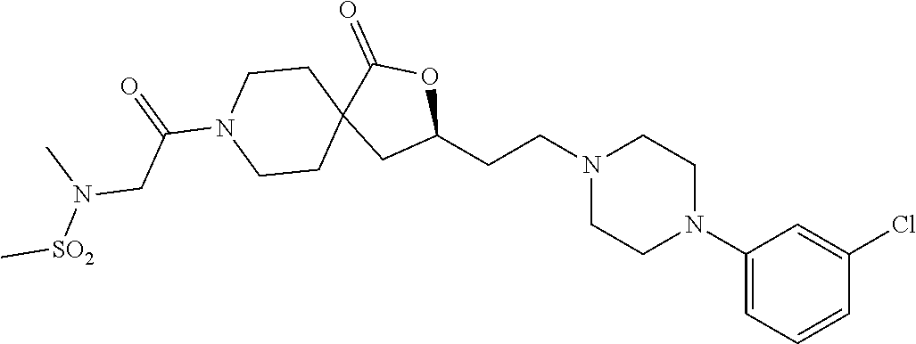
C1(N2CCN(CCC3OC(=O)C4(C3)CCN(C(CN([SO2]C)C)=O)CC4)CC2)=CC=CC(Cl)=C1
